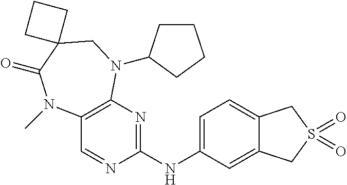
C12=C(N=C(NC3=CC=C4C(=C3)CS(=O)(=O)C4)N=C1)N(C1CCCC1)CC1(C(=O)N2C)CCC1
